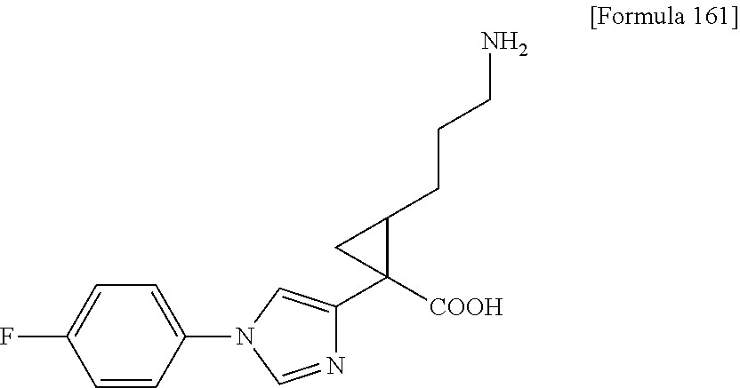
C1=CC(N2C=NC(C3([COOH])C(CCCN)C3)=C2)=CC=C1F
